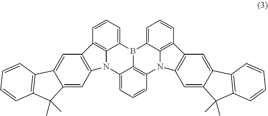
C12=C3C=CC=C1B1C4=C(N5C6=C(C=CC=C16)C1=C5C=C5C(=C1)C1=C(C5(C)C)C=CC=C1)C=CC=C4N2C1=C3C=C2C(=C1)C(C)(C)C1=C2C=CC=C1
